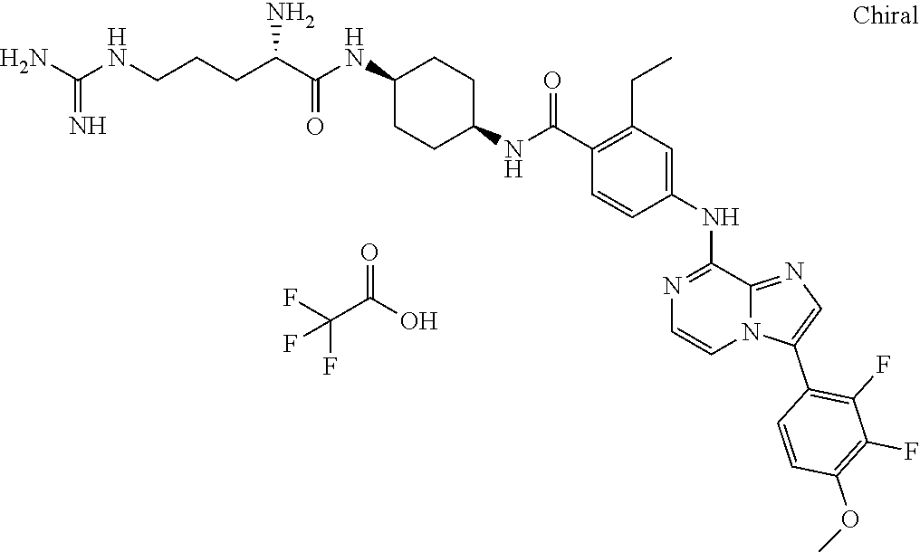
O(C1=C(F)C(F)=C(C2=CN=C3N2C=CN=C3NC2=CC(CC)=C(C(NC3CCC(NC(C(CCCNC(N)=N)N)=O)CC3)=O)C=C2)C=C1)C.FC(C(O)=O)(F)F
